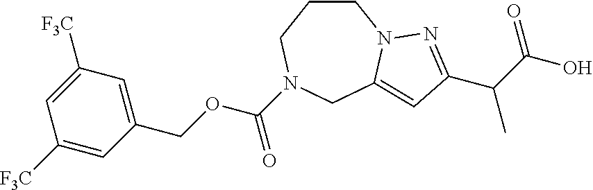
C1([F3C])=CC(COC(N2CCCN3C(=CC(C(C(O)=O)C)=N3)C2)=O)=CC([F3C])=C1
